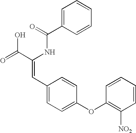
C1=C(C(=O)NC(C(=O)O)=CC2=CC=C(OC3=C([NO2])C=CC=C3)C=C2)C=CC=C1
